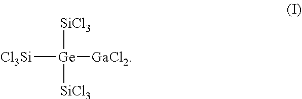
[SiCl3][Ge]([SiCl3])([GaCl2])[Cl3Si]
